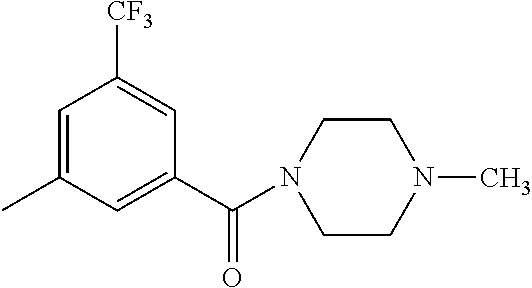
C1=C(C)C=C(C(N2CCN(C)CC2)=O)C=C1[CF3]
